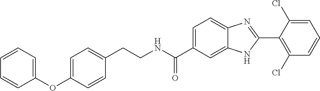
C1=C(OC2=CC=CC=C2)C=CC(CCNC(C2=CC=C3C(=C2)NC(C2=C(Cl)C=CC=C2Cl)=N3)=O)=C1
